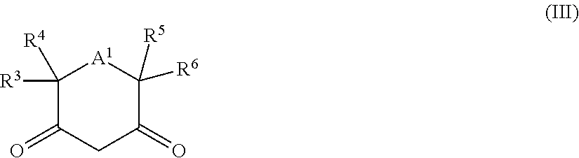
C1([R5])([R6])C(=O)CC(=O)C([R3])([R4])[A1]1
